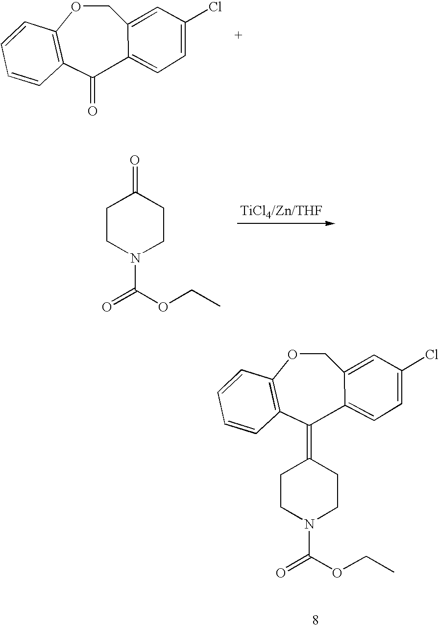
C1OC2=C(C(=O)C3=CC=C(Cl)C=C13)C=CC=C2.C1CN(C(=O)OCC)CCC1=O.C1OC2=C(C(=C3CCN(C(=O)OCC)CC3)C3=CC=C(Cl)C=C13)C=CC=C2
